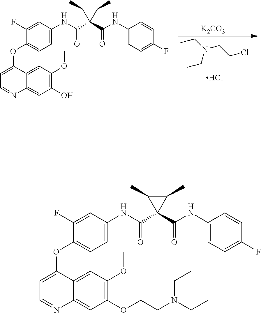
[K2CO3].CCN(CC)CCCl.Cl.C1(O)=C(OC)C=C2C(=C1)N=CC=C2OC1=CC=C(NC(C2(C(NC3=CC=C(F)C=C3)=O)C(C)C2C)=O)C=C1F.C1(OCCN(CC)CC)=C(OC)C=C2C(=C1)N=CC=C2OC1=CC=C(NC(C2(C(NC3=CC=C(F)C=C3)=O)C(C)C2C)=O)C=C1F
